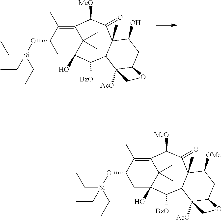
C1C2(O)C(C)(C)C(=C(C)C1O[Si](CC)(CC)CC)C([MeO])C(=O)C1(C)C(C2[BzO])C2([AcO])C(CC1O)OC2.C1C2(O)C(C)(C)C(=C(C)C1O[Si](CC)(CC)CC)C([MeO])C(=O)C1(C)C(C2[BzO])C2([AcO])C(CC1[OMe])OC2
